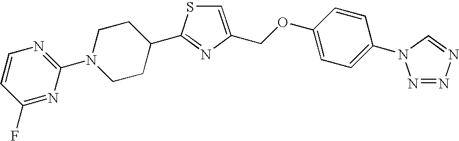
C1=C(COC2=CC=C(N3N=NN=C3)C=C2)N=C(C2CCN(C3=NC=CC(F)=N3)CC2)S1
